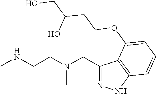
C1(CN(CCNC)C)=NNC2=C1C(OCCC(CO)O)=CC=C2
